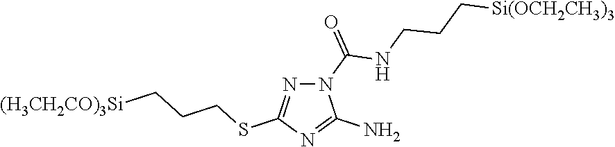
N1(C(=O)NCCC[Si(OCH2CH3)3])N=C(SCCC[(H3CH2CO)3Si])N=C1N
